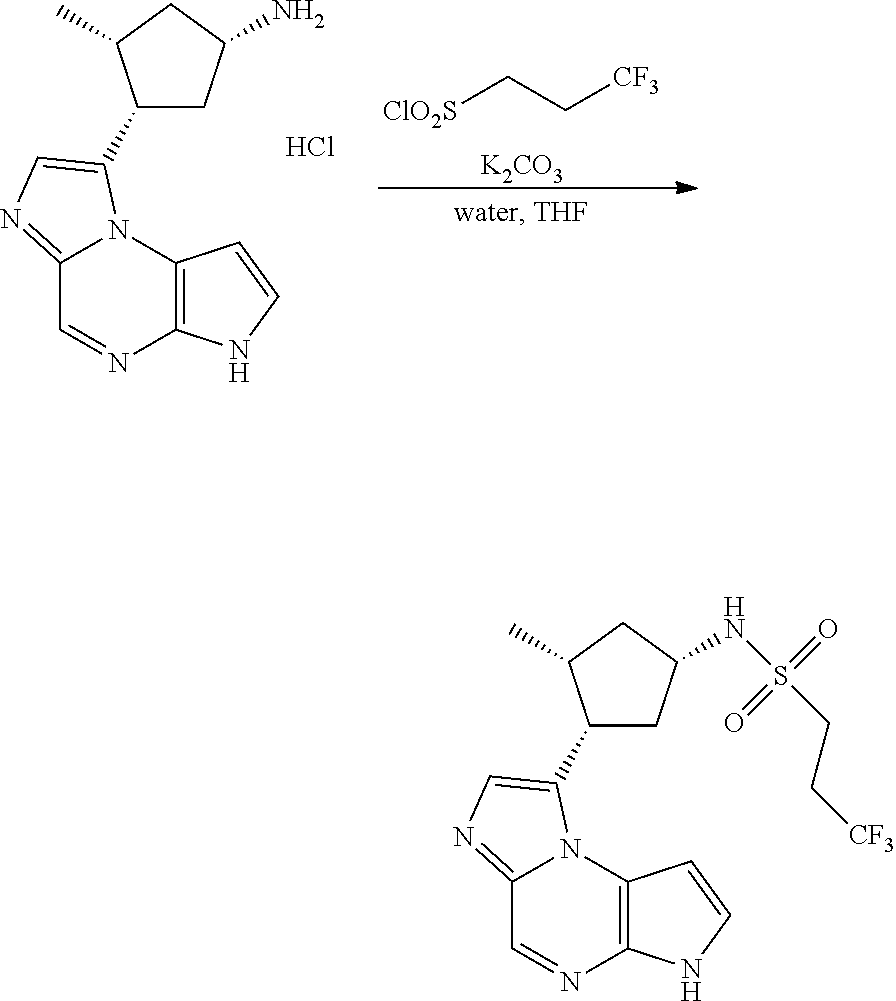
[ClO2S]CC[CF3].[K2CO3].C12=NC=C(C3CC(N)CC3C)N1C1=C(N=C2)NC=C1.Cl.C12=NC=C(C3CC(NS(=O)(=O)CC[CF3])CC3C)N1C1=C(N=C2)NC=C1
